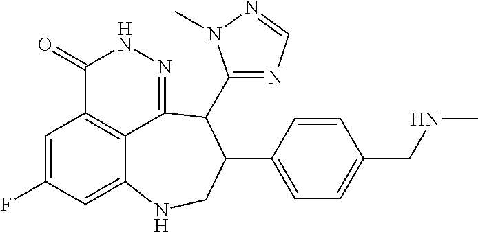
C1=C(F)C=C2C3=C1C(=O)NN=C3C(C1=NC=NN1C)C(C1=CC=C(CNC)C=C1)CN2
